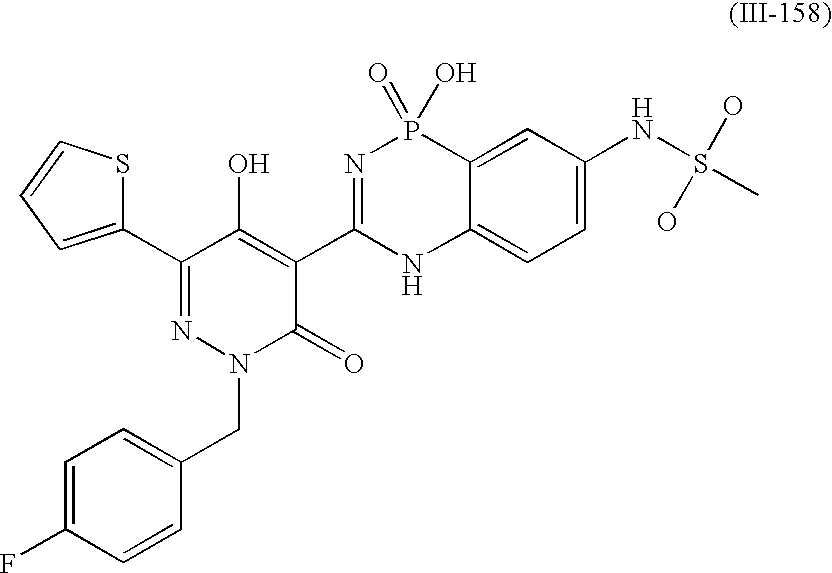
C1(C2=NN(CC3=CC=C(F)C=C3)C(=O)C(C3=NP(=O)(O)C4=CC(NS(C)(O)O)=CC=C4N3)=C2O)=CC=CS1
